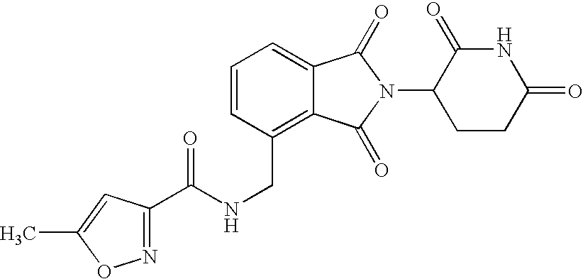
N(CC1=C2C(=CC=C1)C(=O)N(C1CCC(=O)NC1=O)C2=O)C(=O)C1=NOC(C)=C1
